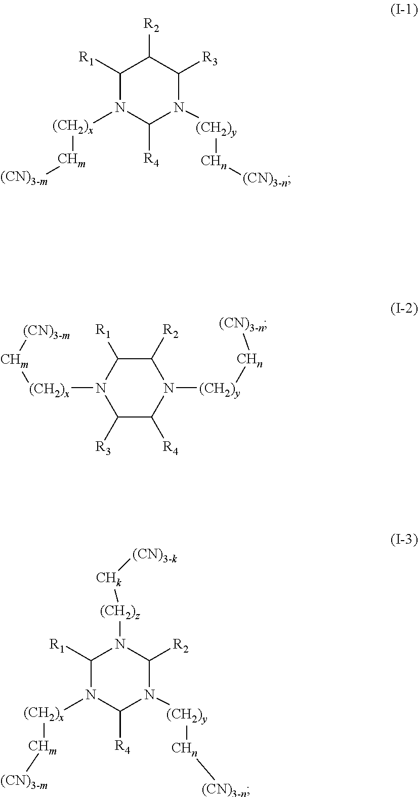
C1([R1])N([(CH2)x][CHm][(CN)3-m])C([R4])N([(CH2)y][CHn][(CN)3-n])C([R3])C1[R2].[(CH2)x](N1C([R3])C([R4])N([(CH2)y][CHn][(CN)3-n])C([R2])C1[R1])[CHm][(CN)3-m].C1([R1])N([(CH2)x][CHm][(CN)3-m])C([R4])N([(CH2)y][CHn][(CN)3-n])C([R2])N1[(CH2)z][CHk][(CN)3-k]
